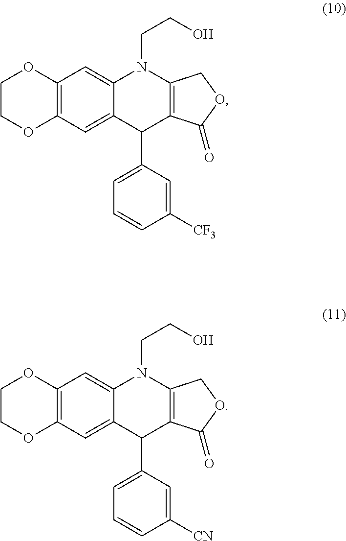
C12=C(C=C3C(=C1)N(CCO)C1=C(C3C3=CC=CC([CF3])=C3)C(=O)OC1)OCCO2.C12=C(C=C3C(=C1)N(CCO)C1=C(C3C3=CC=CC([CN])=C3)C(=O)OC1)OCCO2
